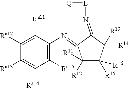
C1([Ra15])=C(N=C2C(=N[L][Q])C([R14])([R13])C([R15])([R16])C2([R12])[R11])C([Ra11])=C([Ra12])C([Ra13])=C1[Ra14]
